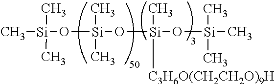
C[Si](O[Si](C)(C)O[Si](O[Si](C)(C)C)(C)[C3H6O(CH2CH2O)9H])(C)C
